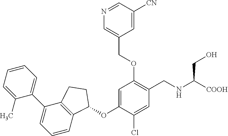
C1(C)=CC=CC=C1C1=CC=CC2=C1CCC2OC1=CC(OCC2=CN=CC([CN])=C2)=C(CNC(CO)[COOH])C=C1Cl
